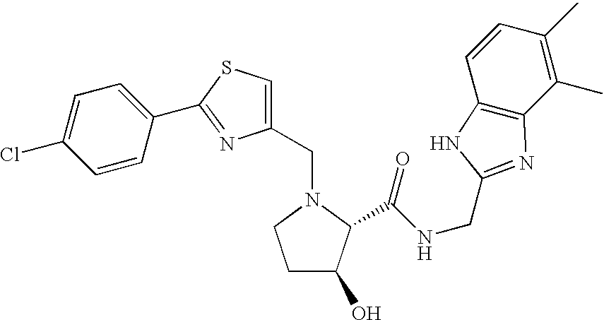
C(N1CCC(O)C1C(NCC1=NC2=C(C=CC(C)=C2C)N1)=O)C1=CSC(C2=CC=C(Cl)C=C2)=N1
